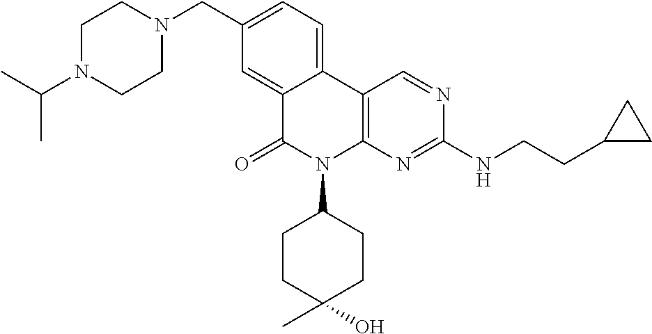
C1N(C(C)C)CCN(CC2=CC=C3C(=C2)C(=O)N(C2CCC(O)(C)CC2)C2=C3C=NC(NCCC3CC3)=N2)C1
